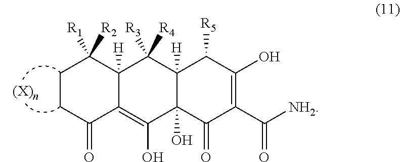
C1(=O)C2=C(O)C3(O)C([H])(C([R3])([R4])C2([H])C([R1])([R2])CC1)C([R5])C(O)=C(C([NH2])=O)C3=O
